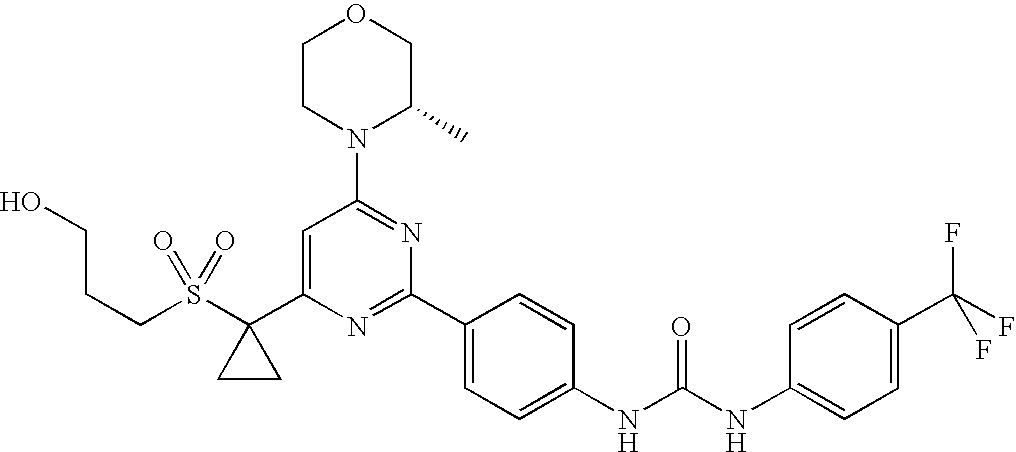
OCCCS(C1(C2=CC(N3C(C)COCC3)=NC(C3=CC=C(NC(=O)NC4=CC=C(C(F)(F)F)C=C4)C=C3)=N2)CC1)(=O)=O
